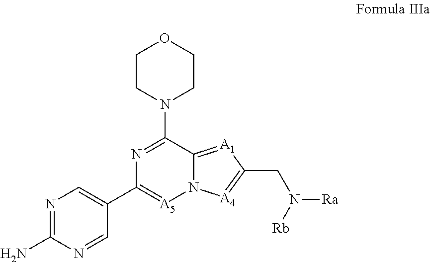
C1CN(C2=NC(C3=CN=C(N)N=C3)=[A5]N3C2=[A1]C(CN([Ra])[Rb])=[A4]3)CCO1
